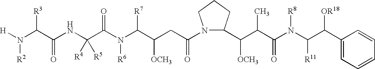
[H]N(C(C(NC(C(N(C(C(CC(N1C(C(C(C(N(C(C(C2=CC=CC=C2)[OR18])[R11])[R8])=O)C)[OCH3])CCC1)=O)[OCH3])[R7])[R6])=O)([R4])[R5])=O)[R3])[R2]
